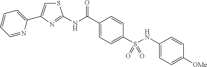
C1=C([OMe])C=CC(NS(C2=CC=C(C(NC3=NC(C4=CC=CC=N4)=CS3)=O)C=C2)(=O)=O)=C1
